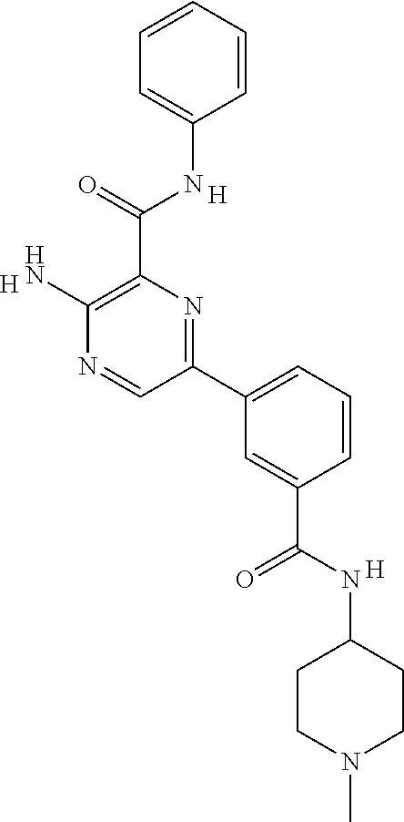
C1=CC=CC=C1NC(C1=C(N)N=CC(C2=CC=CC(C(NC3CCN(C)CC3)=O)=C2)=N1)=O.[H].[H].[H]
